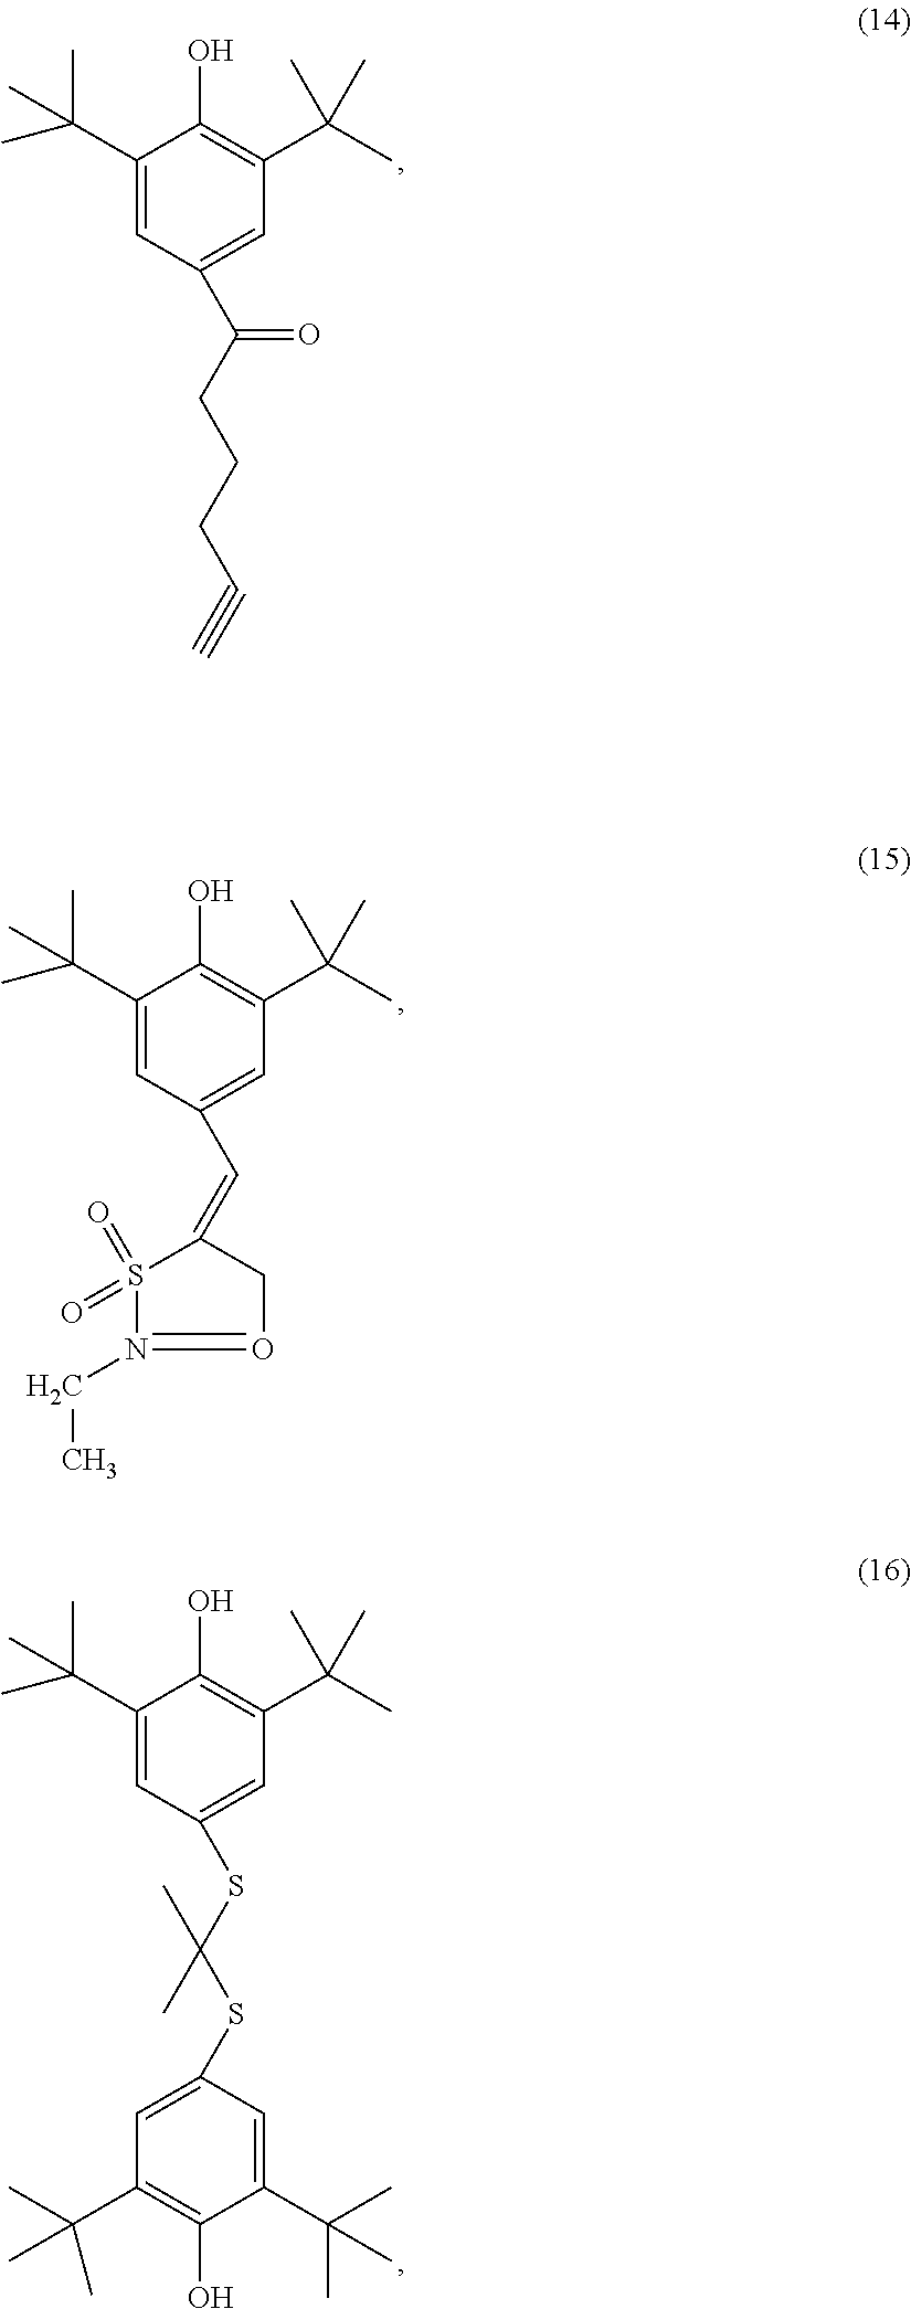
C1(C(C)(C)C)=CC(C(CCCC#C)=O)=CC(C(C)(C)C)=C1O.C1(C(C)(C)C)=CC(C=C2CO=N(CC)S2(=O)=O)=CC(C(C)(C)C)=C1O.C1(C(C)(C)C)=CC(SC(SC2=CC(C(C)(C)C)=C(O)C(C(C)(C)C)=C2)(C)C)=CC(C(C)(C)C)=C1O
